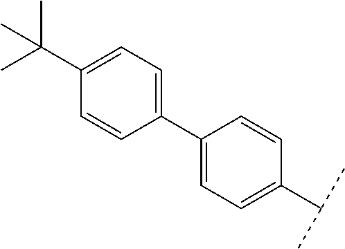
C1(C2=CC=C(C(C)(C)C)C=C2)=CC=C(C(C)C)C=C1
